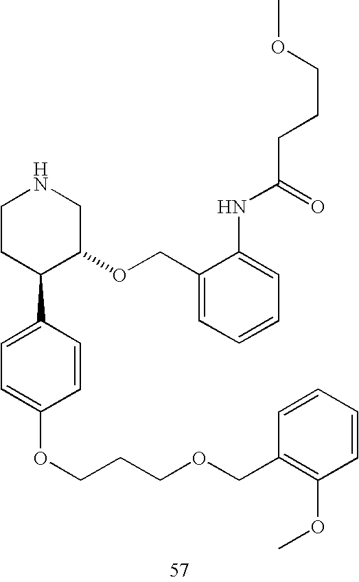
C1CC(C2=CC=C(OCCCOCC3=C(OC)C=CC=C3)C=C2)C(OCC2=CC=CC=C2NC(CCCOC)=O)CN1
